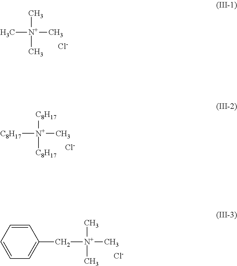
C[N+](C)(C)C.[Cl-].[C8H17][N+](C)([C8H17])[C8H17].[Cl-].C([N+](C)(C)C)C1=CC=CC=C1.[Cl-]
